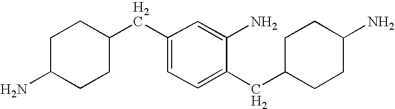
C1C(N)CCC(CC2=CC=C(CC3CCC(N)CC3)C(N)=C2)C1
